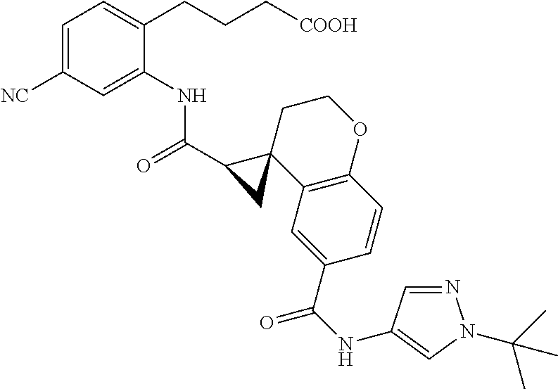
C1=C([NC])C=C(NC(C2CC23C2=C(OCC3)C=CC(C(NC3=CN(C(C)(C)C)N=C3)=O)=C2)=O)C(CCC[COOH])=C1
